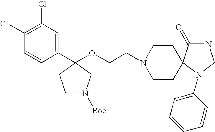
C1(C2(OCCN3CCC4(CC3)C(=O)NCN4C3=CC=CC=C3)CCN([Boc])C2)=CC(Cl)=C(Cl)C=C1
